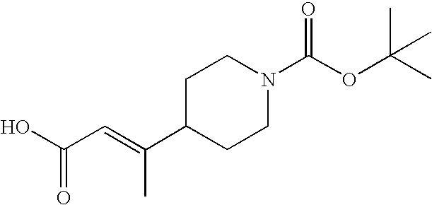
OC(C=C(C1CCN(C(OC(C)(C)C)=O)CC1)C)=O
